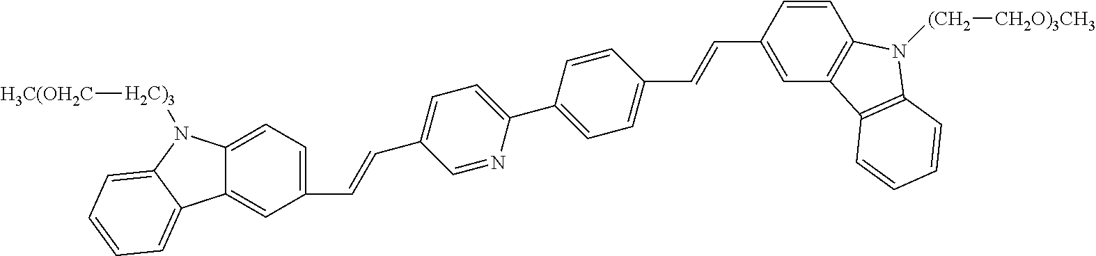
C1=NC(C2=CC=C(C=CC3=CC4=C(C=C3)N([(CH2][CH2O)3CH3])C3=C4C=CC=C3)C=C2)=CC=C1C=CC1=CC=C2C(=C1)C1=CC=CC=C1N2[H2C)3][H3C(OH2C]
